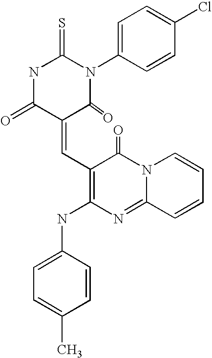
N1C(=O)C(=CC2=C(NC3=CC=C(C)C=C3)N=C3N(C2=O)C=CC=C3)C(=O)N(C2=CC=C(Cl)C=C2)C1=S
